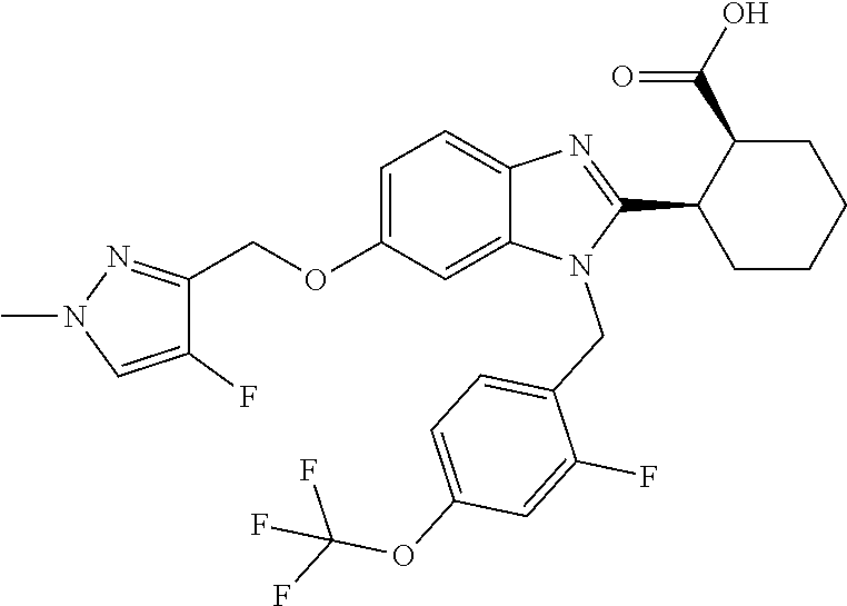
C1=C(OCC2=NN(C)C=C2F)C=C2C(=C1)N=C(C1CCCCC1C(=O)O)N2CC1=CC=C(OC(F)(F)F)C=C1F
